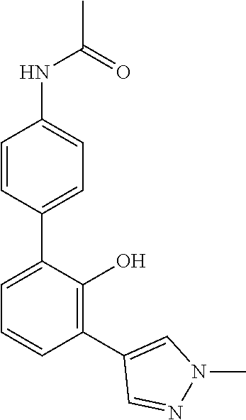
C1(C2=CC=CC(C3=CN(C)N=C3)=C2O)=CC=C(NC(C)=O)C=C1
